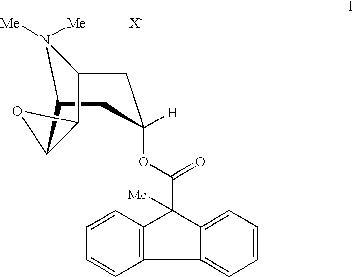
C12N([Me])([Me])C(CC([H])(OC(=O)C3([Me])C4=CC=CC=C4C4=C3C=CC=C4)C1)C1C2O1.[X-]
